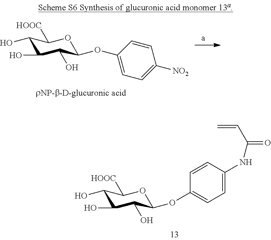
C1(O)C(O)C(O)C(OC2=CC=C(NC(C=C)=O)C=C2)OC1[HOOC].C1(O)C(O)C(O)C(OC2=CC=C([NO2])C=C2)OC1[HOOC]
